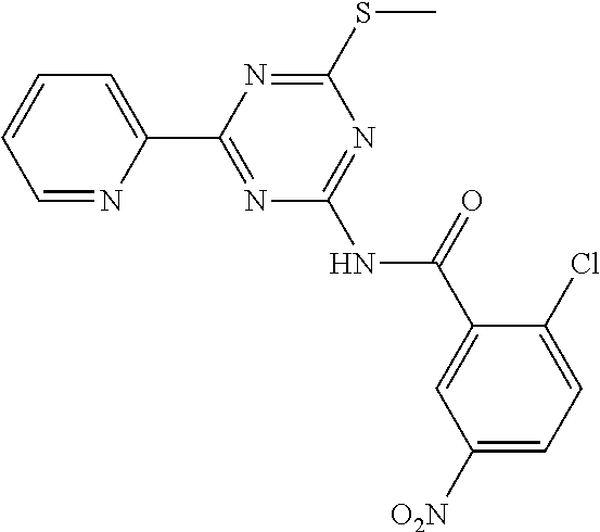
C1=C(C2=NC(NC(C3=CC([O2N])=CC=C3Cl)=O)=NC(SC)=N2)N=CC=C1
